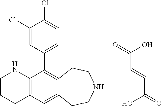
C1CCC2=C(N1)C(C1=CC=C(Cl)C(Cl)=C1)=C1C(=C2)CCNCC1.C(C(O)=O)=CC(=O)O
